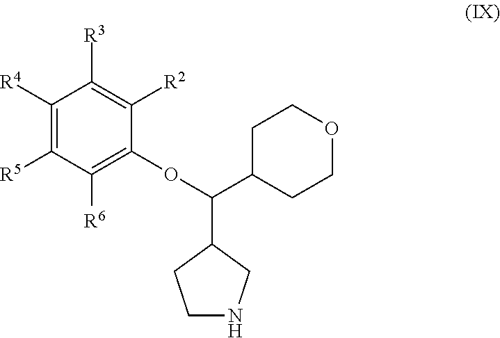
C1([R4])=C([R5])C([R6])=C(OC(C2CCNC2)C2CCOCC2)C([R2])=C1[R3]
